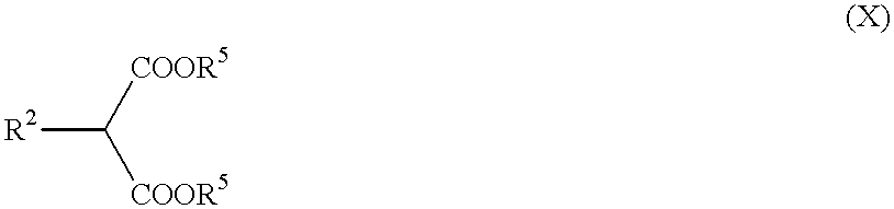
[R2]C([COOR5])[COOR5]
